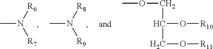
CN([R8])[R9].CN([R6])[R7].COCC(O[R10])CO[R11]
